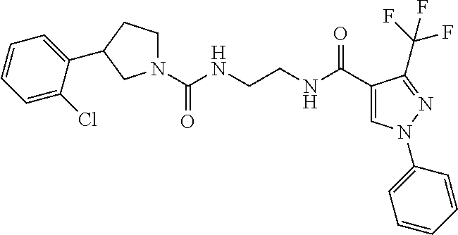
N1(C(NCCNC(C2=CN(C3=CC=CC=C3)N=C2C(F)(F)F)=O)=O)CCC(C2=CC=CC=C2Cl)C1
